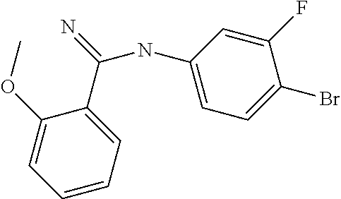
N(C1=CC=C(Br)C(F)=C1)C(=N)C1=CC=CC=C1OC
